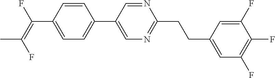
C(C1=CC=C(C2=CN=C(CCC3=CC(F)=C(F)C(F)=C3)N=C2)C=C1)(=C(F)C)F
